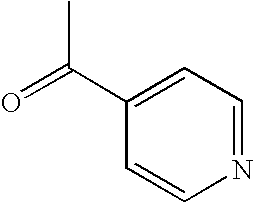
C(C)(C1=CC=NC=C1)=O
